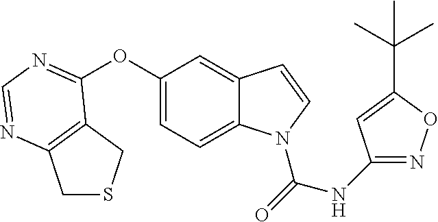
C1(OC2=NC=NC3=C2CSC3)=CC=C2C(=C1)C=CN2C(=O)NC1=NOC(C(C)(C)C)=C1
